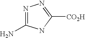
N1=C(N)NC([CO2H])=N1
